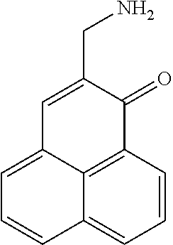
C1=CC2=C3C(=C1)C=CC=C3C=C(CN)C2=O
